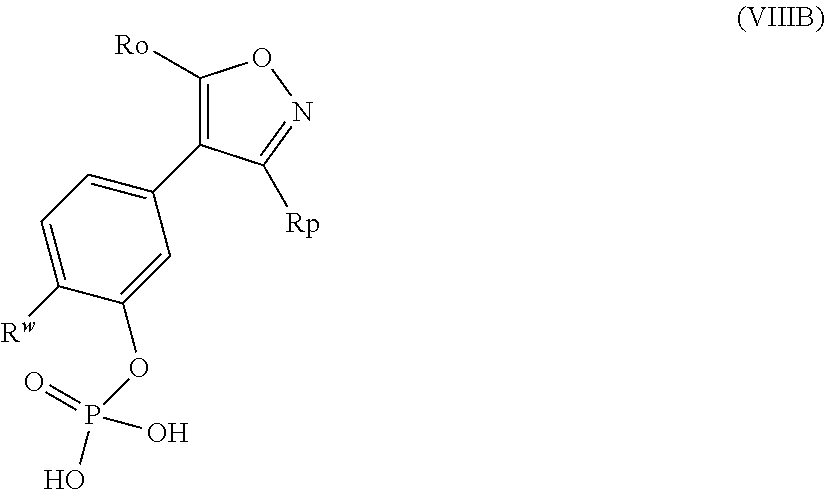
C1=C([Rw])C(OP(O)(=O)O)=CC(C2=C([Ro])ON=C2[Rp])=C1
